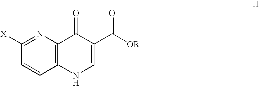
C1=CC2=C(N=C1[X])C(=O)C(C([OR])=O)=CN2
